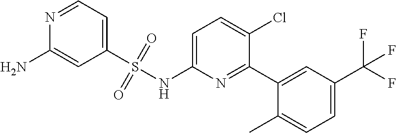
C1=C(NS(C2=CC=NC(N)=C2)(=O)=O)N=C(C2=CC(C(F)(F)F)=CC=C2C)C(Cl)=C1
